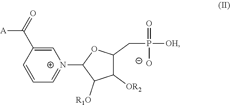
P(CC1C([OR2])C([R1O])C([N+]2=CC=CC(C([A])=O)=C2)O1)([OH])(=O)[O-]
